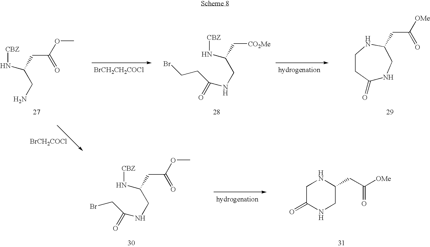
C(C(OC)=O)C(N[CBZ])CN.[BrCH2CH2COCl].C([CO2Me])C(N[CBZ])CNC(CCBr)=O.[hydrogenation].C1(=O)NCC(CC([OMe])=O)NCC1.[BrCH2COCl].C(C(OC)=O)C(N[CBZ])CNC(CBr)=O.[hydrogenation].C1C(=O)NCC(CC([OMe])=O)N1
